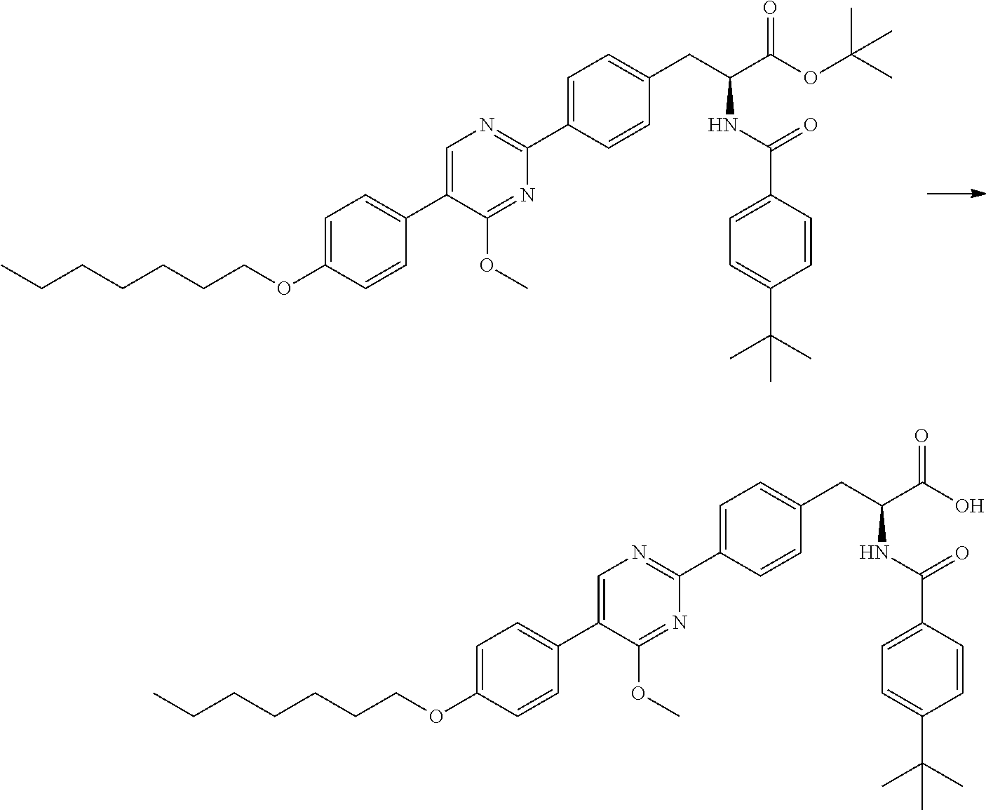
C1=C(C2=NC=C(C3=CC=C(OCCCCCCC)C=C3)C(OC)=N2)C=CC(CC(C(=O)OC(C)(C)C)NC(=O)C2=CC=C(C(C)(C)C)C=C2)=C1.C1=C(C2=NC=C(C3=CC=C(OCCCCCCC)C=C3)C(OC)=N2)C=CC(CC(C(=O)O)NC(=O)C2=CC=C(C(C)(C)C)C=C2)=C1
